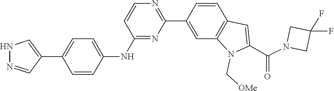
C1(F)(F)CN(C(C2=CC3=C(C=C(C4=NC=CC(NC5=CC=C(C6=CNN=C6)C=C5)=N4)C=C3)N2C[OMe])=O)C1
